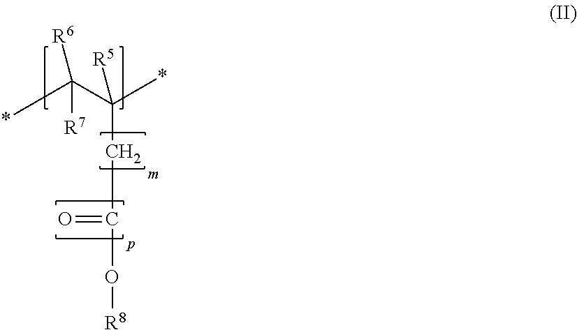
*C(C(*)(CC(=O)O[R8])[R5])([R6])[R7]
